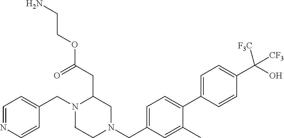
C1=NC=CC(CN2CCN(CC3=CC=C(C4=CC=C(C(O)([CF3])[CF3])C=C4)C(C)=C3)CC2CC(OCCN)=O)=C1
